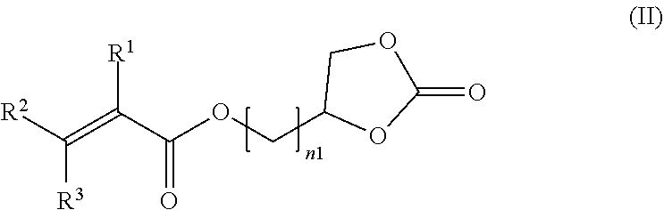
[R2]C(=C(C(OCC1OC(=O)OC1)=O)[R1])[R3]
